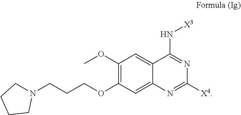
C1(OC)=C(OCCCN2CCCC2)C=C2C(=C1)C(N[X3])=NC([X4])=N2
